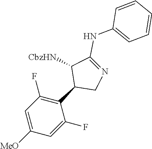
C1=C([MeO])C=C(F)C(C2CN=C(NC3=CC=CC=C3)C2[CbzHN])=C1F
